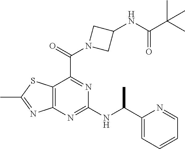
C12=C(N=C(NC(C3=CC=CC=N3)C)N=C1C(=O)N1CC(NC(C(C)(C)C)=O)C1)N=C(C)S2
